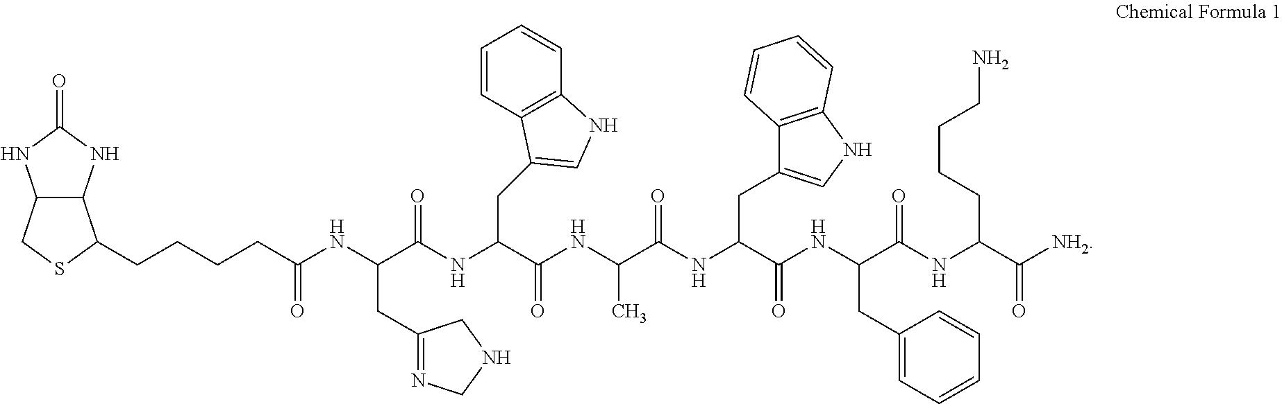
C12C(NC(=O)N1)C(CCCCC(NC(C(NC(C(NC(C(NC(C(NC(C(NC(C([NH2])=O)CCCCN)=O)CC1=CC=CC=C1)=O)CC1=CNC3=C1C=CC=C3)=O)C)=O)CC1=CNC3=C1C=CC=C3)=O)CC1=NCNC1)=O)SC2
